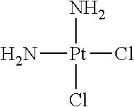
N[Pt](Cl)(Cl)N
